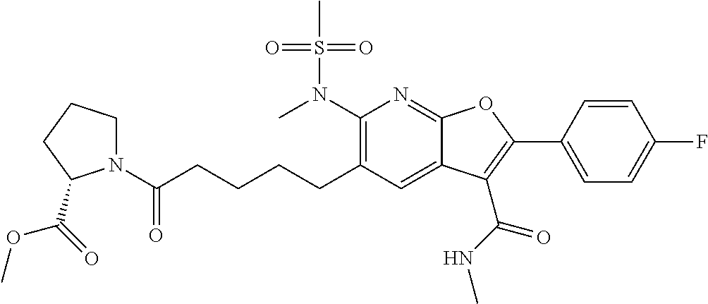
C1(N(C)S(C)(=O)=O)=C(CCCCC(=O)N2CCCC2C(=O)OC)C=C2C(=N1)OC(C1=CC=C(F)C=C1)=C2C(NC)=O
